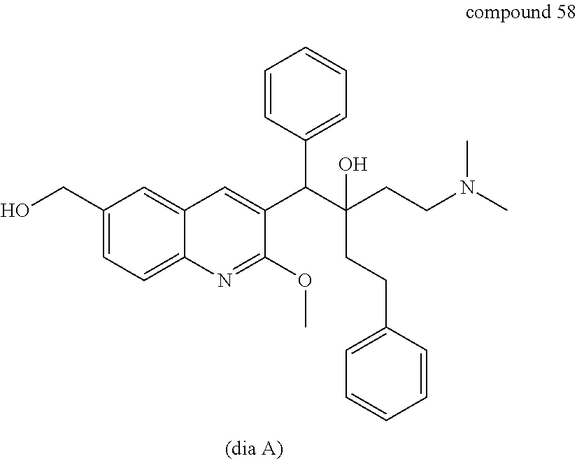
C1(CO)=CC=C2C(=C1)C=C(C(C(CCN(C)C)(CCC1=CC=CC=C1)O)C1=CC=CC=C1)C(OC)=N2
